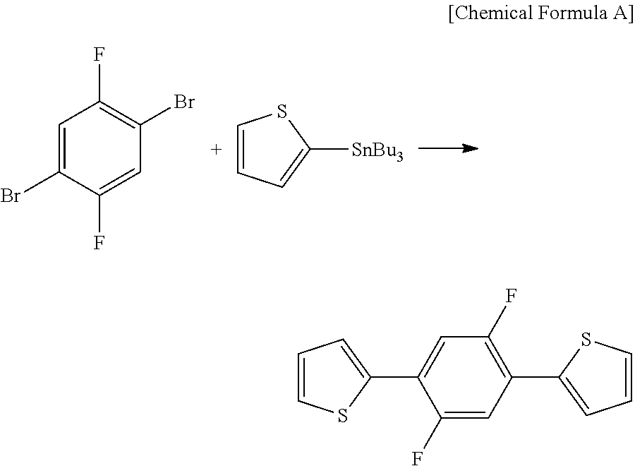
C1=C(Br)C(F)=CC(Br)=C1F.C1=CC=C([SnBu3])S1.C1(F)=CC(C2=CC=CS2)=C(F)C=C1C1=CC=CS1
